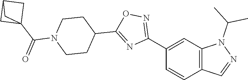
C12=C(C=C(C3=NOC(C4CCN(C(C56CC(C5)C6)=O)CC4)=N3)C=C1)N(C(C)C)N=C2
